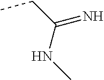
C(C(NC)=N)C
